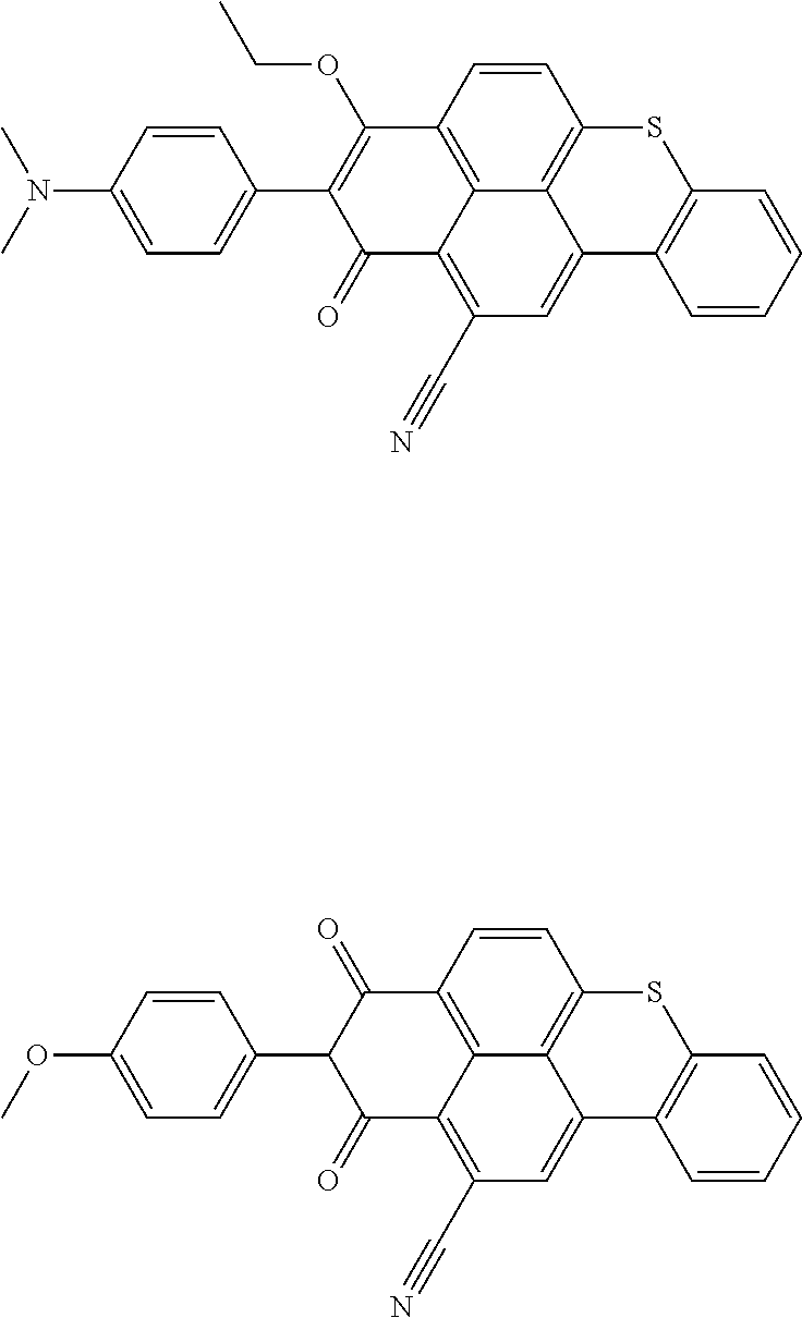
N(C1=CC=C(C2=C(OCC)C3=C4C(=C(C#N)C=C5C4=C(C=C3)SC3=C5C=CC=C3)C2=O)C=C1)(C)C.O(C1=CC=C(C2C(=O)C3=C4C(=C(C#N)C=C5C4=C(C=C3)SC3=C5C=CC=C3)C2=O)C=C1)C
